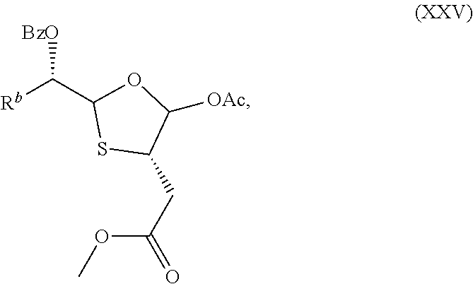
[OAc]C1OC(C([Rb])[BzO])SC1CC(=O)OC
